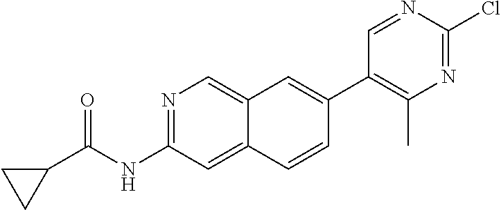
N1=C(NC(C2CC2)=O)C=C2C(=C1)C=C(C1=C(C)N=C(Cl)N=C1)C=C2
